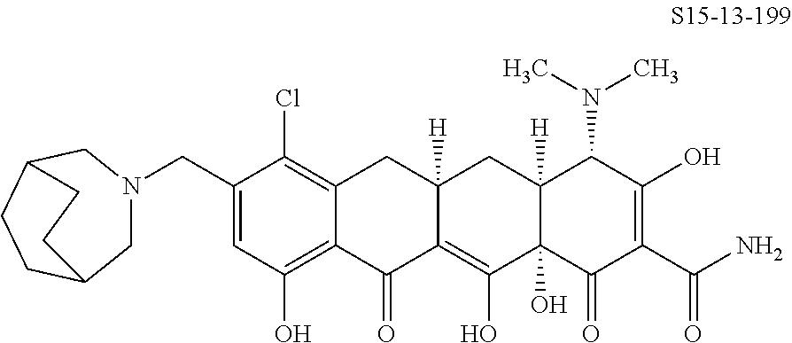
C1(CN2CC3CCC(C2)CC3)=CC(O)=C2C(=C1Cl)CC1([H])C(=C(O)C3(O)C([H])(C1)C(N(C)C)C(O)=C(C(N)=O)C3=O)C2=O
